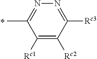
N1=C([Rc3])C([Rc2])=C([Rc1])C(C)=N1
